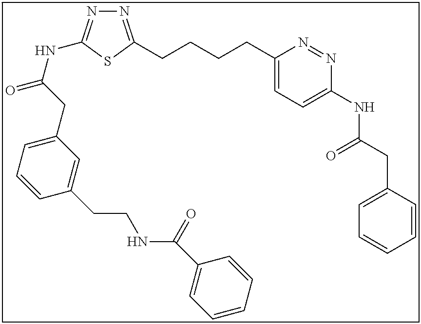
N1=C(CCCCC2=CC=C(NC(CC3=CC=CC=C3)=O)N=N2)SC(NC(=O)CC2=CC=CC(CCNC(C3=CC=CC=C3)=O)=C2)=N1
